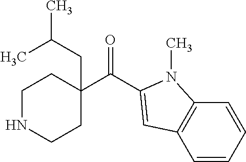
C(=O)(C1(CC(C)C)CCNCC1)C1=CC2=C(C=CC=C2)N1C
